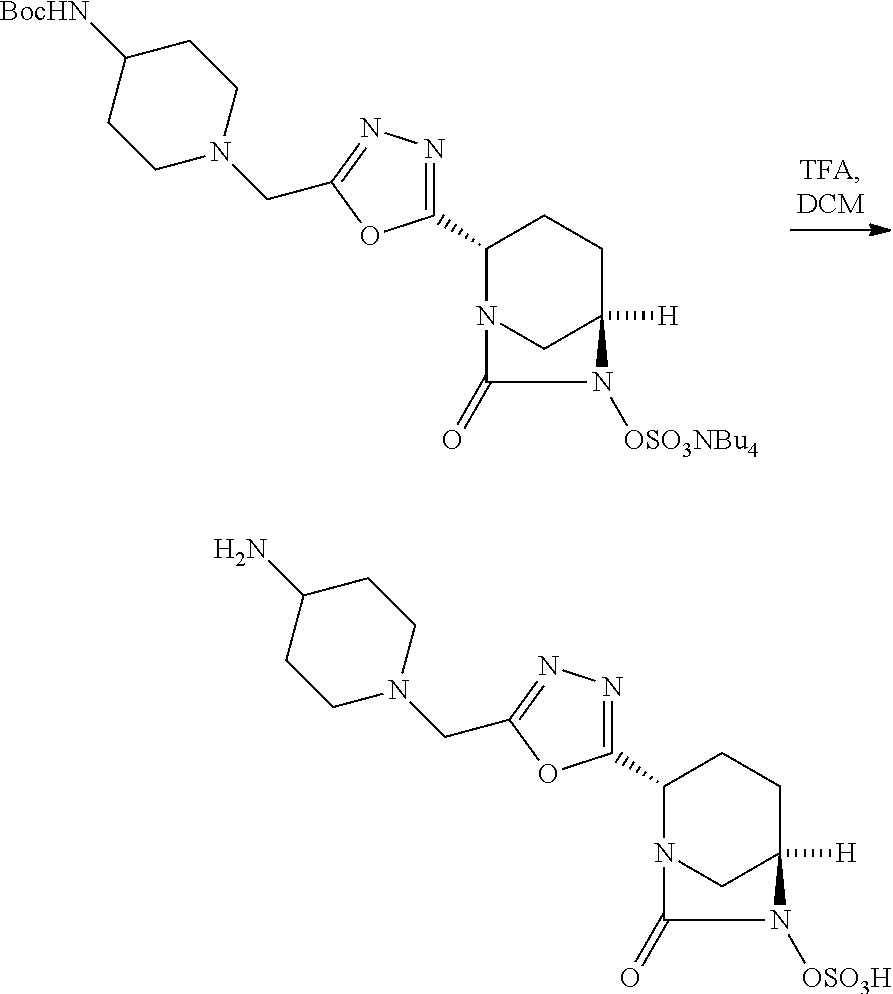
C1(C2=NN=C(CN3CCC([BocHN])CC3)O2)N2CC([H])(CC1)N([OSO3NBu4])C2=O.C1(C2=NN=C(CN3CCC(N)CC3)O2)N2CC([H])(CC1)N([OSO3H])C2=O
